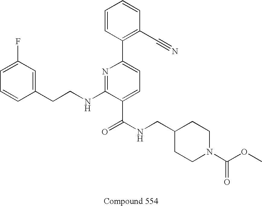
C1=CC(CCNC2=NC(C3=C(C#N)C=CC=C3)=CC=C2C(NCC2CCN(C(OC)=O)CC2)=O)=CC(F)=C1
